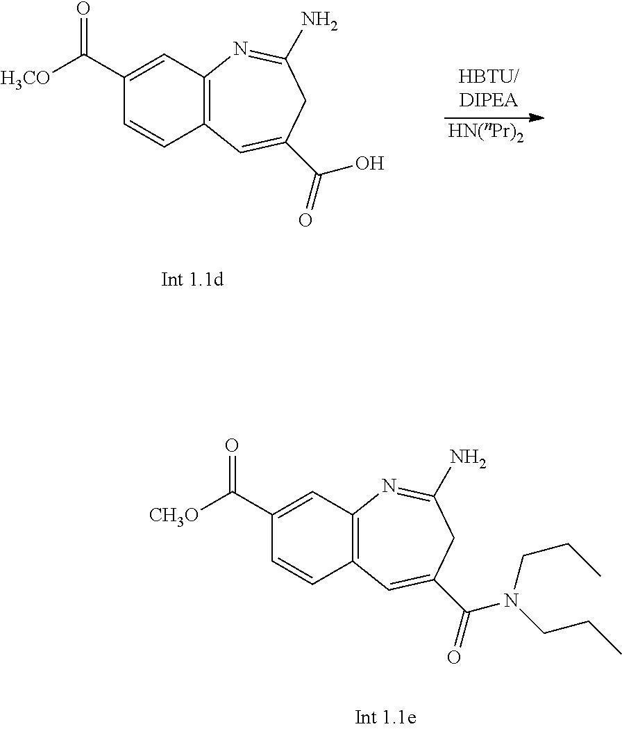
C12=C(C=C(C([H3CO])=O)C=C1)N=C(N)CC(C(=O)O)=C2.[HN(nPr)2].C12=C(C=C(C([CH3O])=O)C=C1)N=C(N)CC(C(=O)N(CCC)CCC)=C2
